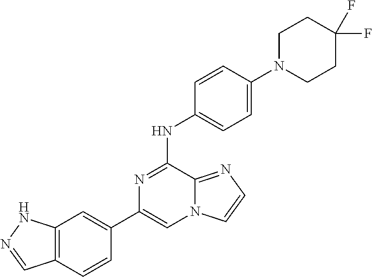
C1(C2=CC3=C(C=C2)C=NN3)=CN2C(=NC=C2)C(NC2=CC=C(N3CCC(F)(F)CC3)C=C2)=N1
